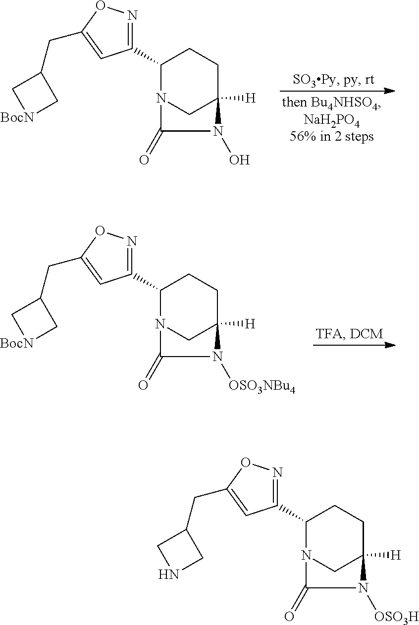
C1(C2=NOC(CC3C[BocN]C3)=C2)N2CC([H])(CC1)N([OSO3NBu4])C2=O.C1(C2=NOC(CC3C[BocN]C3)=C2)N2CC([H])(CC1)N(O)C2=O.C1(C2=NOC(CC3CNC3)=C2)N2CC([H])(CC1)N([OSO3H])C2=O
